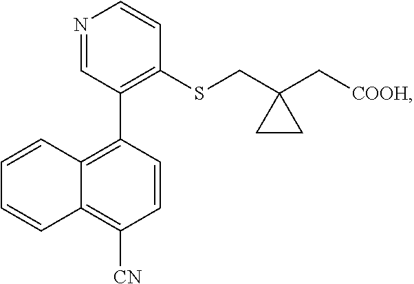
N1=CC(C2=C3C(=C([CN])C=C2)C=CC=C3)=C(SCC2(C[COOH])CC2)C=C1
